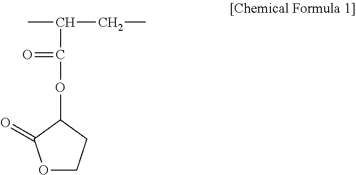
O1CCC(OC(C(C)CC)=O)C1=O
